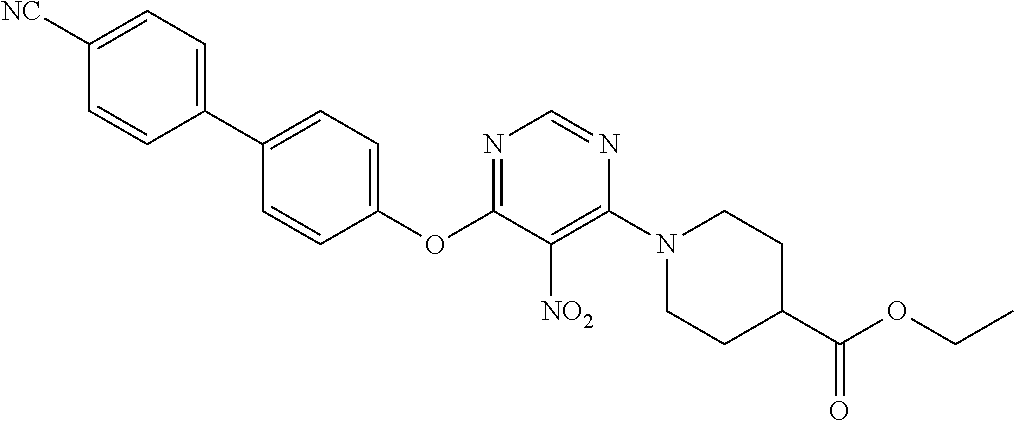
C1(OC2=NC=NC(N3CCC(C(OCC)=O)CC3)=C2[NO2])=CC=C(C2=CC=C([NC])C=C2)C=C1
